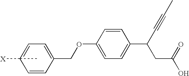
C1=C(C)([X])C=CC(COC2=CC=C(C(C#CC)CC(O)=O)C=C2)=C1
